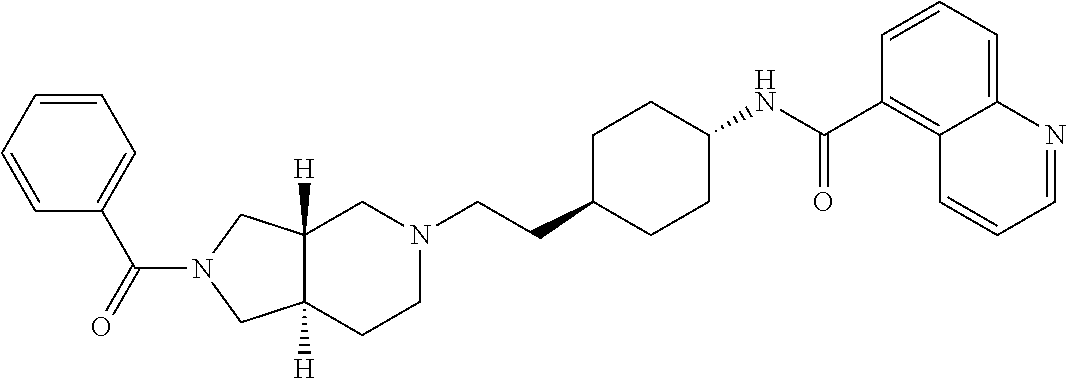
N1(C(C2=CC=CC=C2)=O)CC2([H])C([H])(C1)CN(CCC1CCC(NC(C3=C4C(=CC=C3)N=CC=C4)=O)CC1)CC2
